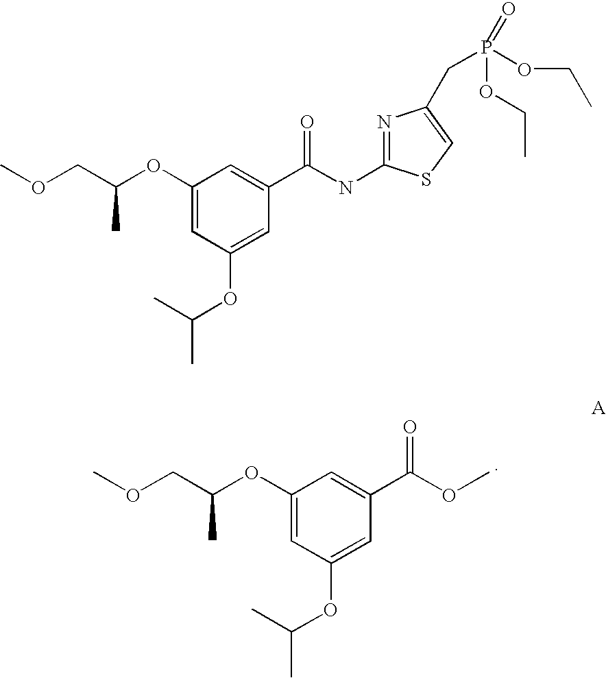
COC(C1=CC(OC(COC)C)=CC(OC(C)C)=C1)=O.N1=C(NC(C2=CC(OC(COC)C)=CC(OC(C)C)=C2)=O)SC=C1CP(=O)(OCC)OCC
